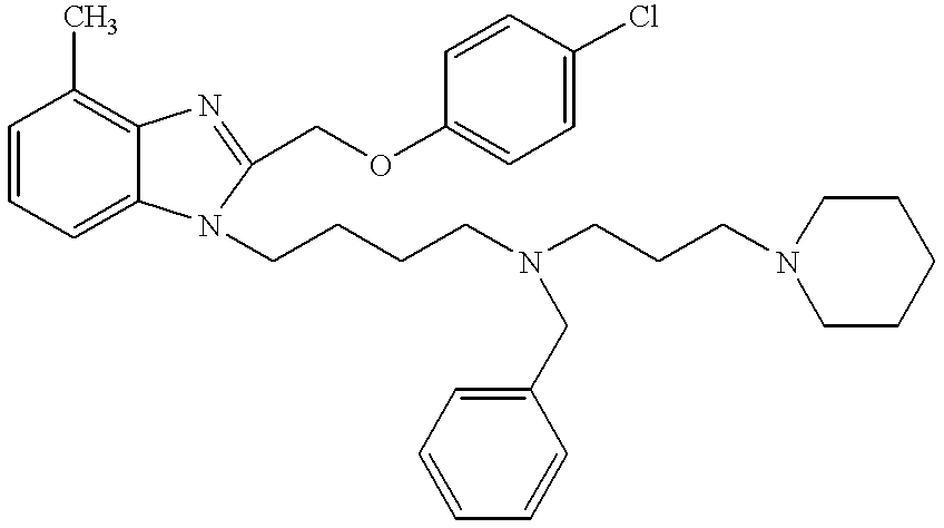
C1=CC=C2C(=C1C)N=C(COC1=CC=C(Cl)C=C1)N2CCCCN(CCCN1CCCCC1)CC1=CC=CC=C1
